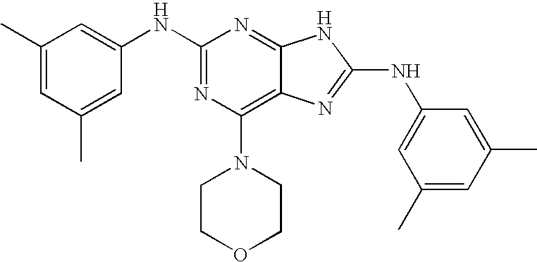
N1=C2C(=C(N3CCOCC3)N=C1NC1=CC(C)=CC(C)=C1)N=C(NC1=CC(C)=CC(C)=C1)N2
